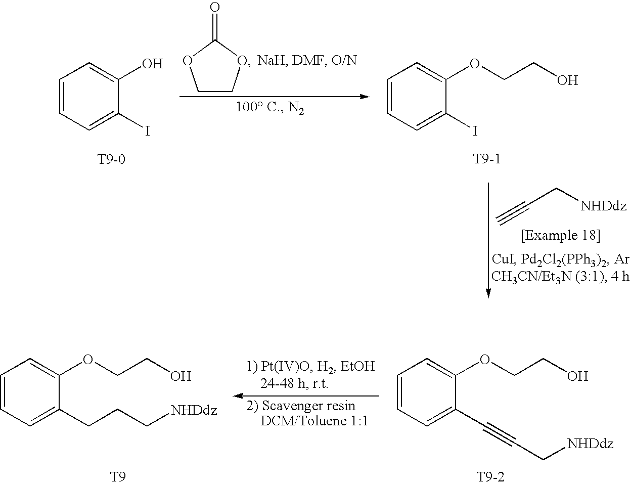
C1COC(=O)O1.C1=CC=C(I)C(O)=C1.C1=CC=C(I)C(OCCO)=C1.[T9-1].C#CC[NHDdz].C1=CC=C(C#CC[NHDdz])C(OCCO)=C1.[T9-2].C1=CC=C(CCC[NHDdz])C(OCCO)=C1.[T9]
